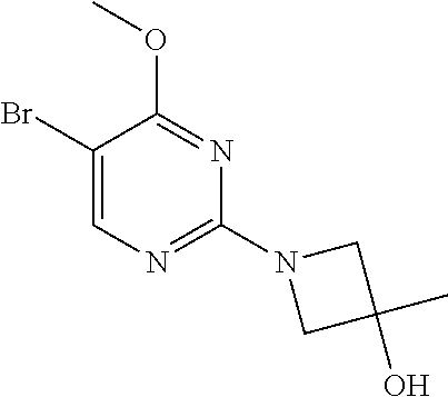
BrC1=CN=C(N2CC(O)(C)C2)N=C1OC
